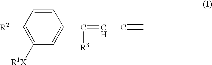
C1([R1X])=C([R2])C=CC(C(=CC#C)[R3])=C1
